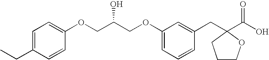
C1=C(CC)C=CC(OCC(COC2=CC=CC(CC3(C(O)=O)CCCO3)=C2)O)=C1
